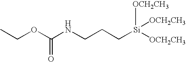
CCOC(NCCC[Si]([OCH2CH3])([OCH2CH3])[OCH2CH3])=O
